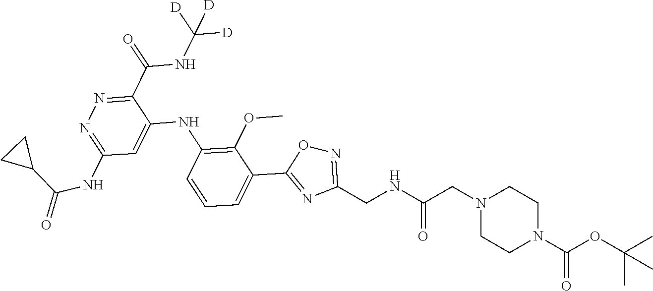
C1(C(NC([D])([D])[D])=O)=NN=C(NC(=O)C2CC2)C=C1NC1=C(OC)C(C2=NC(CNC(CN3CCN(C(OC(C)(C)C)=O)CC3)=O)=NO2)=CC=C1
